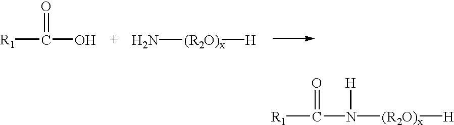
[R1]C(O)=O.N[(R2O)x][H].[R1]C(N([(R2O)x][H])[H])=O
